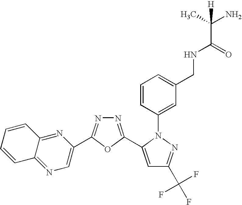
N1=C(C2=CC(C(F)(F)F)=NN2C2=CC(CNC(C(C)(N)[H])=O)=CC=C2)OC(C2=CN=C3C(=N2)C=CC=C3)=N1
